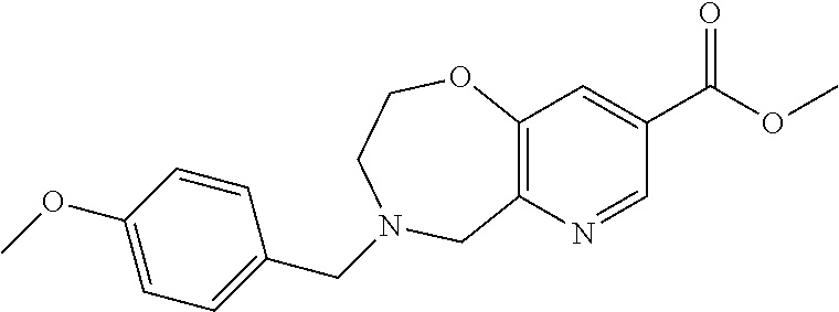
C12=C(N=CC(C(OC)=O)=C1)CN(CC1=CC=C(OC)C=C1)CCO2
